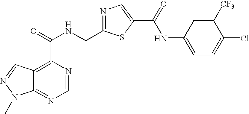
C12=NC=NC(C(=O)NCC3=NC=C(C(=O)NC4=CC=C(Cl)C([CF3])=C4)S3)=C1C=NN2C
